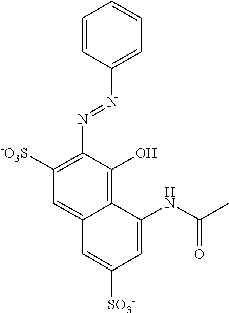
C1=CC(N=NC2=C([-O3S])C=C3C(=C2O)C(NC(C)=O)=CC([SO3-])=C3)=CC=C1
